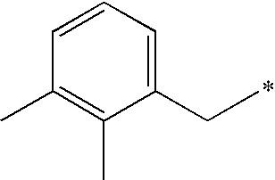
C1(CC)=CC=CC(C)=C1C
